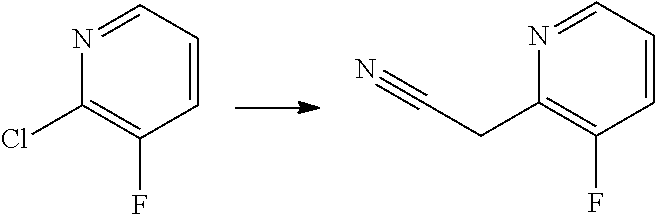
C1=NC(CC#N)=C(F)C=C1.C1=CC=NC(Cl)=C1F
